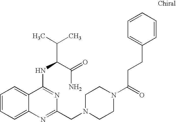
C1=CC=C2C(=C1)C(NC(C(C)C)C(=O)N)=NC(CN1CCN(C(=O)CCC3=CC=CC=C3)CC1)=N2
